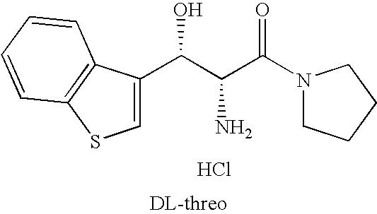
Cl.C(C(C(N1CCCC1)=O)N)(O)C1=CSC2=C1C=CC=C2
